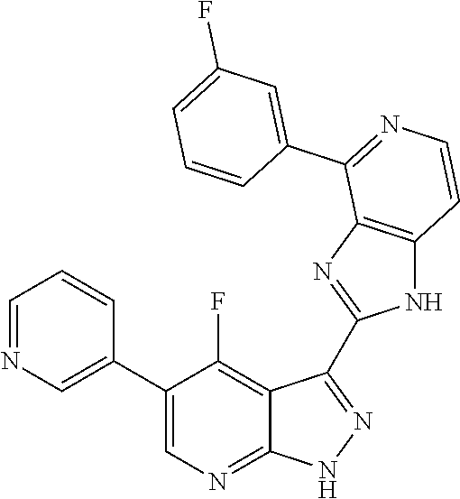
C1=NC=C(C2=CN=C3C(=C2F)C(C2=NC4=C(N2)C=CN=C4C2=CC(F)=CC=C2)=NN3)C=C1
